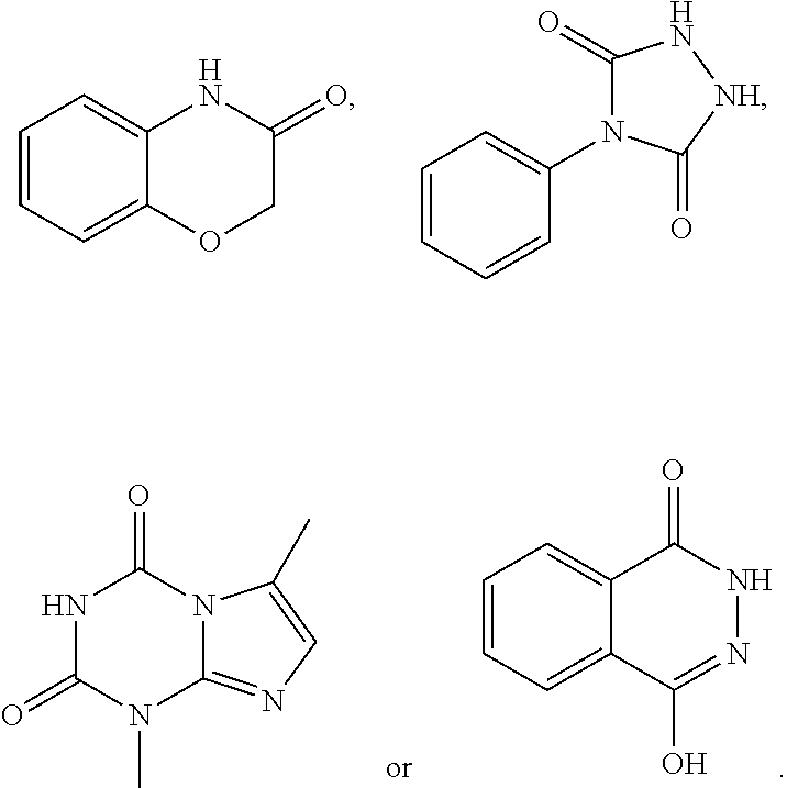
C1=CC=C2C(=C1)NC(=O)CO2.C1=CC=CC(N2C(=O)N[NH]C2=O)=C1.C1=CC=C2C(=C1)C(=O)NN=C2O.N1C(=O)N(C)C2=NC=C(C)N2C1=O
